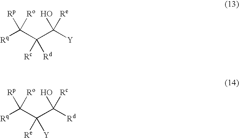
[Rq]C(C(C([Y])(O)[Re])([Rc])[Rd])([Rp])[Ro].[Rq]C(C(C([Rd])(O)[Rc])([Re])[Y])([Rp])[Ro]
